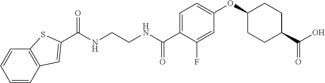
C(NCCNC(C1=CC=C(OC2CCC(C(=O)O)CC2)C=C1F)=O)(=O)C1=CC2=C(C=CC=C2)S1
